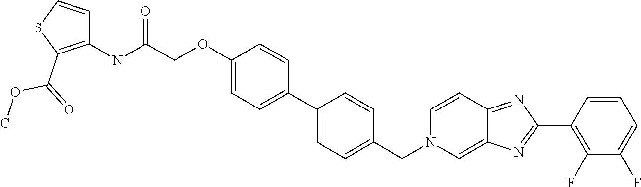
C1(OCC(NC2=C(C(=O)OC)SC=C2)=O)=CC=C(C2=CC=C(CN3C=C4C(=NC(C5=C(F)C(F)=CC=C5)=N4)C=C3)C=C2)C=C1
